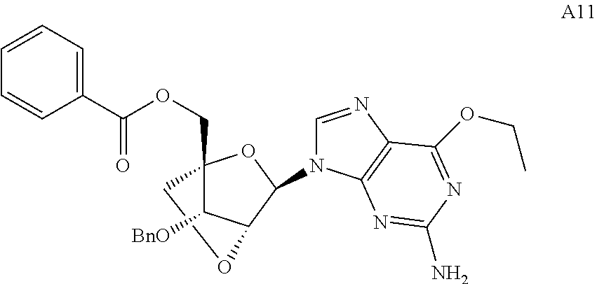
O1CC2(COC(C3=CC=CC=C3)=O)C([BnO])C1C(N1C=NC3=C1N=C(N)N=C3OCC)O2
